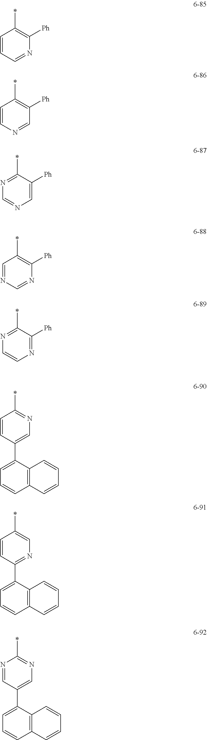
C1=CC=NC([Ph])=C1*.C1=CN=CC([Ph])=C1*.N1=C(*)C([Ph])=CN=C1.C1=NC=NC([Ph])=C1*.N1=C(*)C([Ph])=NC=C1.C1=CC(C2=CC=CC3=C2C=CC=C3)=CN=C1*.C1=CC(C2=CC=CC3=C2C=CC=C3)=NC=C1*.N1=CC(C2=CC=CC3=C2C=CC=C3)=CN=C1*
